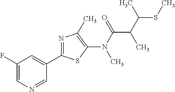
C1(F)=CN=CC(C2=NC(C)=C(N(C(C(C(C)SC)C)=O)C)S2)=C1
